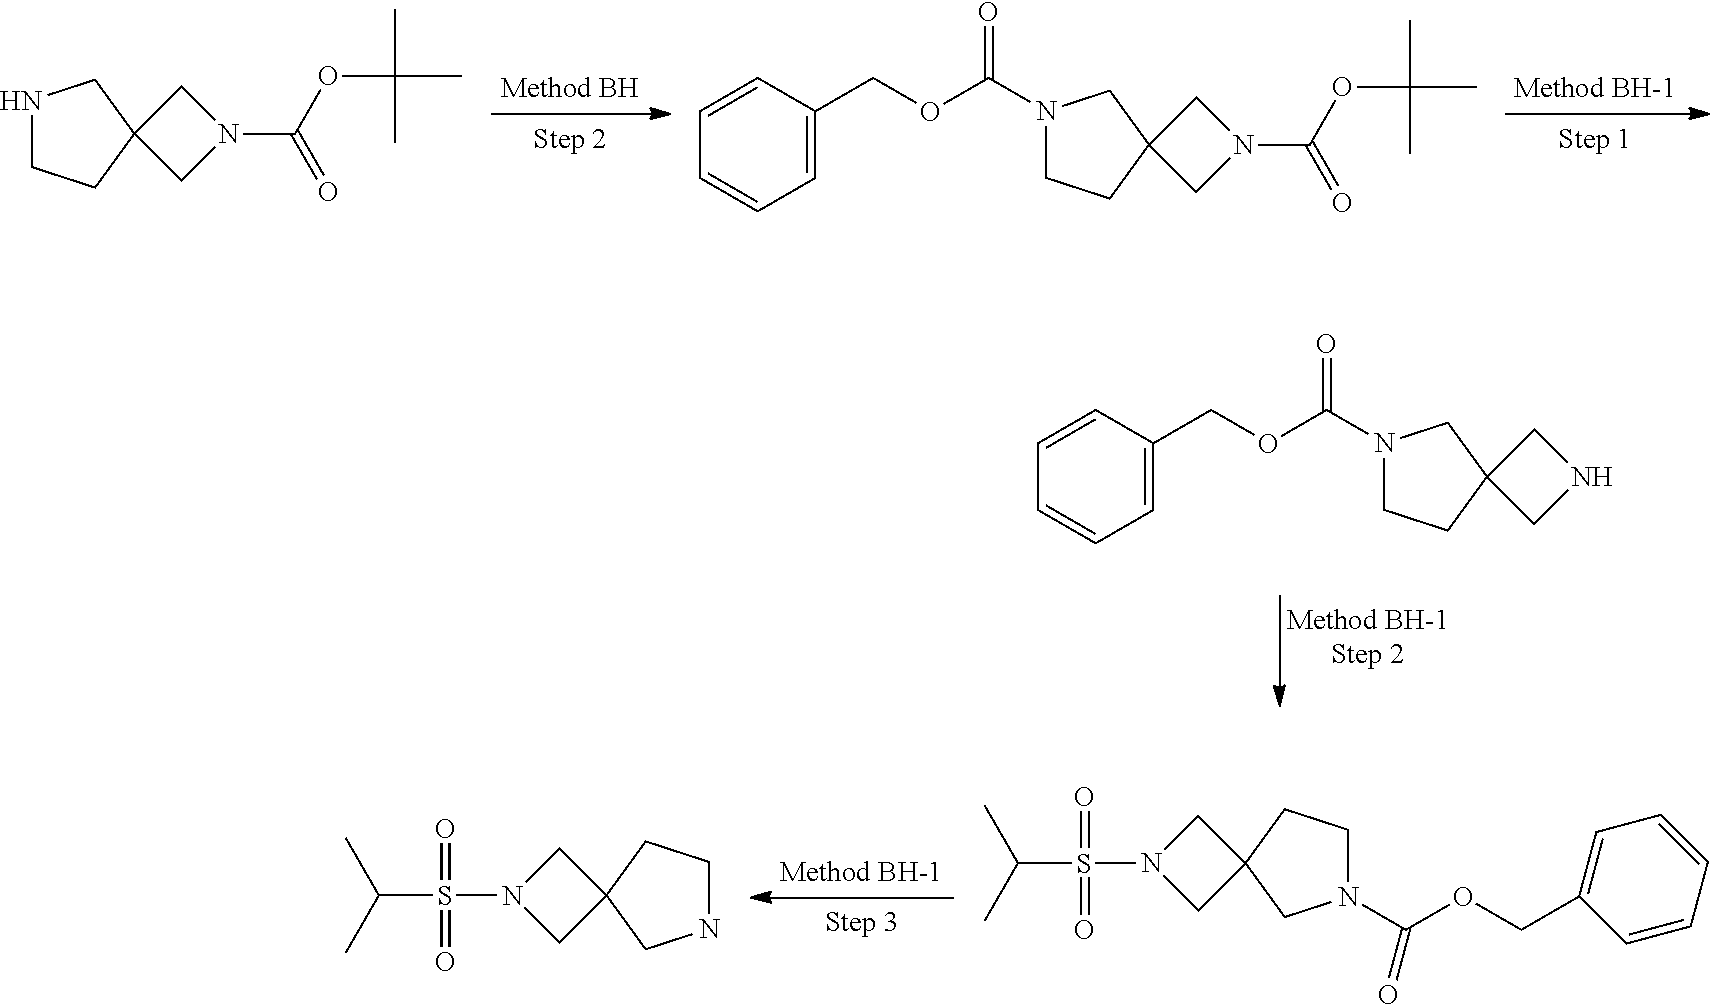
N1CCC2(C1)CN(C(OC(C)(C)C)=O)C2.C1CC2(CN1C(OCC1=CC=CC=C1)=O)CN(C(OC(C)(C)C)=O)C2.C1CC2(CN1C(OCC1=CC=CC=C1)=O)CNC2.N1(C(=O)OCC2=CC=CC=C2)CC2(CC1)CN(S(=O)(=O)C(C)C)C2.N1CC2(CC1)CN(S(=O)(=O)C(C)C)C2
